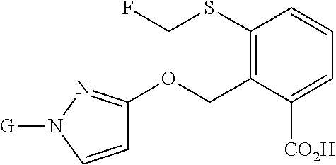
C1(SCF)=C(COC2=NN([G])C=C2)C([CO2H])=CC=C1
